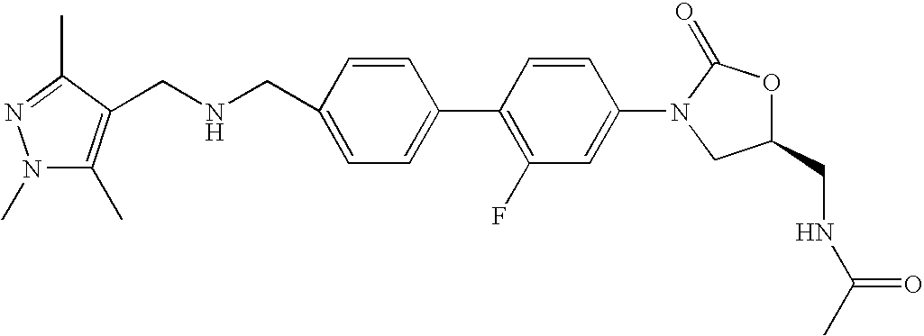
C1=C(CNCC2=C(C)N(C)N=C2C)C=CC(C2=C(F)C=C(N3CC(CNC(C)=O)OC3=O)C=C2)=C1
